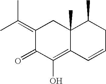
C1(=C(C)C)C(=O)C(O)=C2C(C)(C1)C(C)CC=C2
